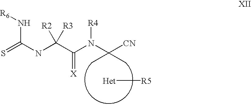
N(C(C(N(C([CN])(C)C)[R4])=[X])([R2])[R3])C(=S)N[R6].[R5][Het]
